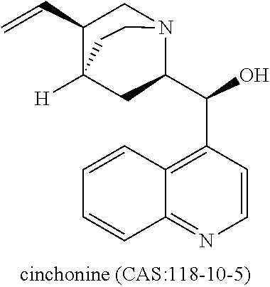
C1(C=C)CN2C(C(C3=C4C=CC=CC4=NC=C3)O)CC1([H])CC2
